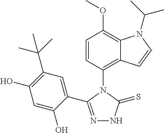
C1=CC(N2C(C3=CC(C(C)(C)C)=C(O)C=C3O)=NNC2=S)=C2C(=C1OC)N(C(C)C)C=C2
